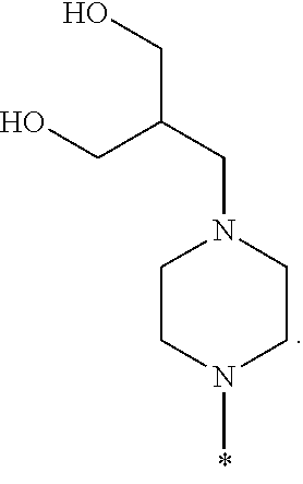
C(N1CCN(C)CC1)C(CO)CO
